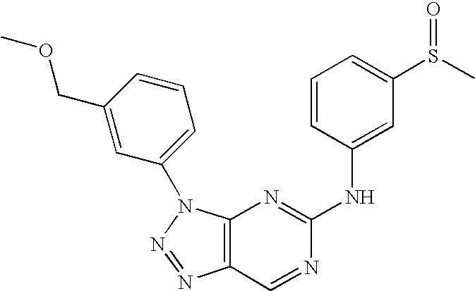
C12=C(N(C3=CC=CC(COC)=C3)N=N1)N=C(NC1=CC(S(C)=O)=CC=C1)N=C2
